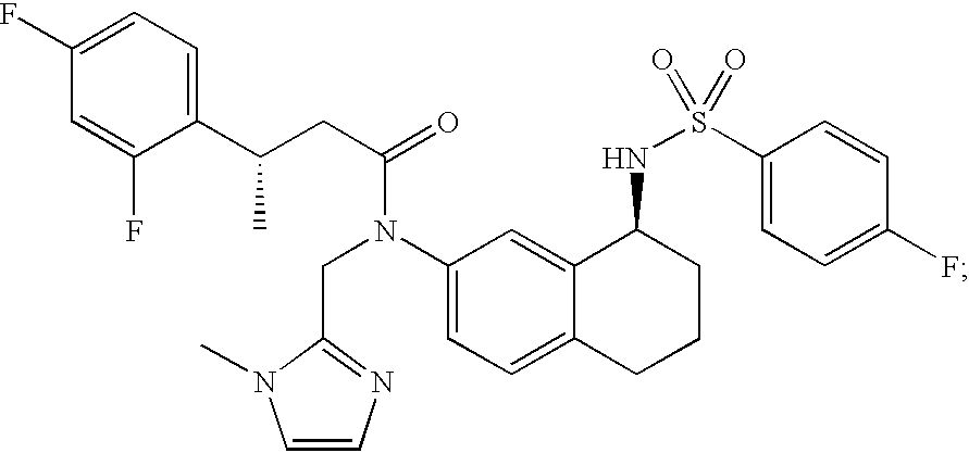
C1=C(F)C(C(CC(=O)N(C2=CC=C3C(=C2)C(NS(=O)(C2=CC=C(F)C=C2)=O)CCC3)CC2=NC=CN2C)C)=CC=C1F
